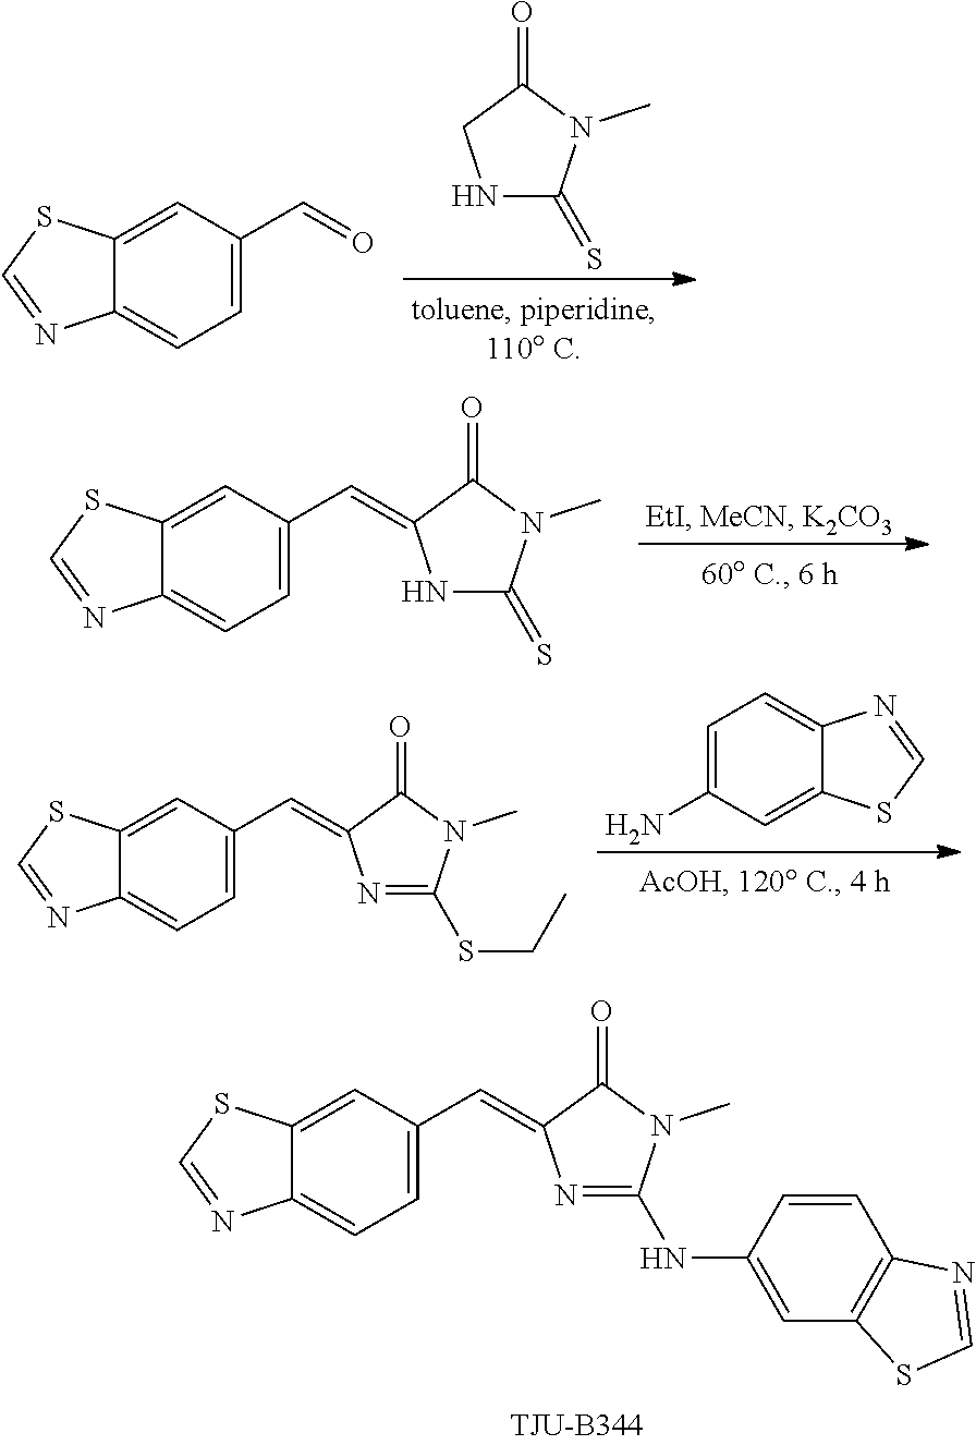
N1C(=S)N(C)C(=O)C1.C12=CC=C(C=O)C=C1SC=N2.C12=CC=C(C=C3NC(=S)N(C)C3=O)C=C1SC=N2.C12=CC=C(C=C3N=C(SCC)N(C)C3=O)C=C1SC=N2.C1=C(N)C=C2C(=C1)N=CS2.C12=CC=C(C=C3N=C(NC4=CC5=C(C=C4)N=CS5)N(C)C3=O)C=C1SC=N2
